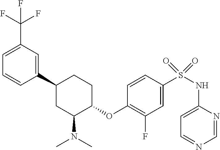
C1(C2CC(N(C)C)C(OC3=C(F)C=C(S(=O)(=O)NC4=CC=NC=N4)C=C3)CC2)=CC(C(F)(F)F)=CC=C1
